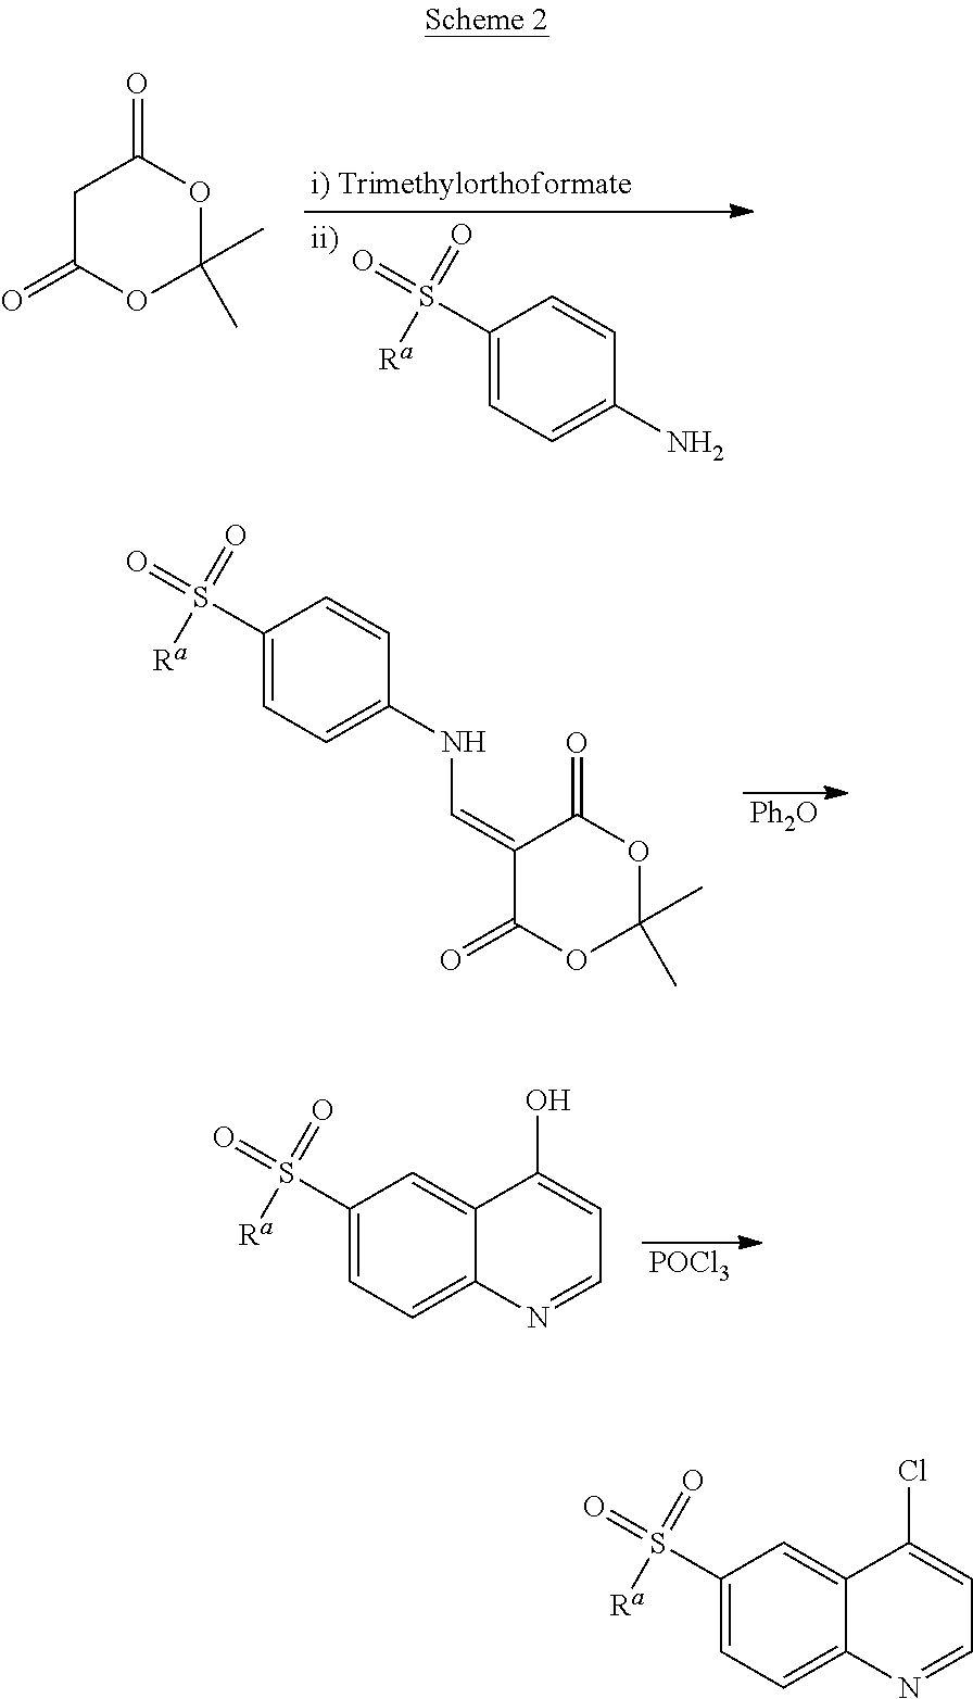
C1(S(=O)(=O)[Ra])=CC=C(N)C=C1.C1C(=O)OC(C)(C)OC1=O.C1(S(=O)(=O)[Ra])=CC=C(NC=C2C(=O)OC(C)(C)OC2=O)C=C1.[Ph2O].[POCl3].C1(S(=O)(=O)[Ra])=CC=C2C(=C1)C(O)=CC=N2.C1(S(=O)(=O)[Ra])=CC=C2C(=C1)C(Cl)=CC=N2
